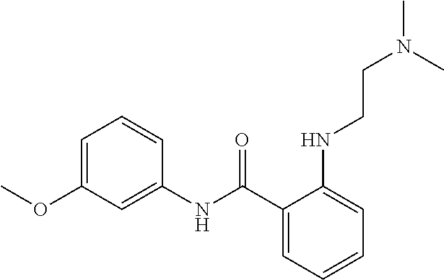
C1=CC=C(C(NC2=CC(OC)=CC=C2)=O)C(NCCN(C)C)=C1
